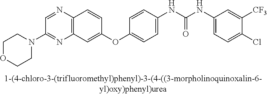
C1(N2CCOCC2)=NC2=C(N=C1)C=CC(OC1=CC=C(NC(NC3=CC=C(Cl)C([CF3])=C3)=O)C=C1)=C2
